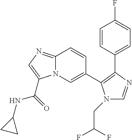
C12=NC=C(C(NC3CC3)=O)N1C=C(C1=C(C3=CC=C(F)C=C3)N=CN1CC(F)F)C=C2
